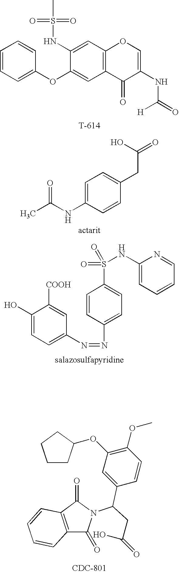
C1=CC=C(OC2=CC3=C(C=C2NS(C)(=O)=O)OC=C(NC(=O)[H])C3=O)C=C1.C1=C(NC(C)=O)C=CC(CC(=O)O)=C1.C1(O)=CC=C(N=NC2=CC=C(S(NC3=CC=CC=N3)(=O)=O)C=C2)C=C1[COOH].C1CC(OC2=C(OC)C=CC(C(N3C(=O)C4=C(C3=O)C=CC=C4)CC(=O)O)=C2)CC1
